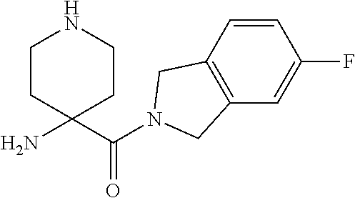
NC1(C(N2CC3=C(C2)C=CC(F)=C3)=O)CCNCC1
